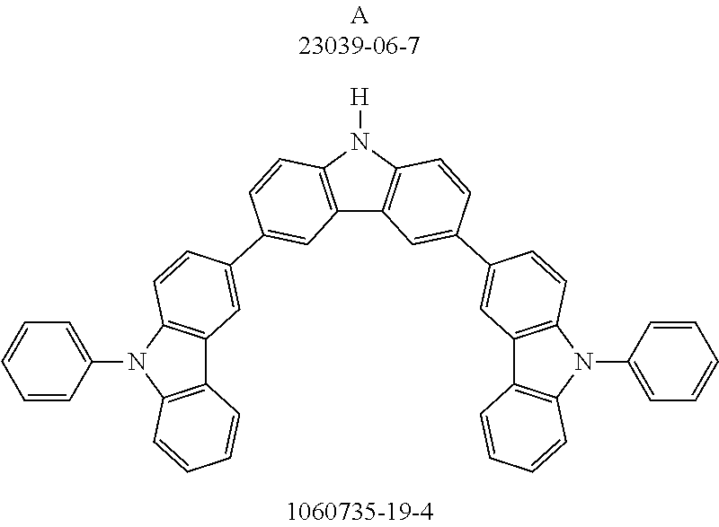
N1(C2=CC=CC=C2)C2=C(C3=C1C=CC(C1=CC4=C(N([H])C5=C4C=C(C4=CC6=C(N(C7=CC=CC=C7)C7=C6C=CC=C7)C=C4)C=C5)C=C1)=C3)C=CC=C2
